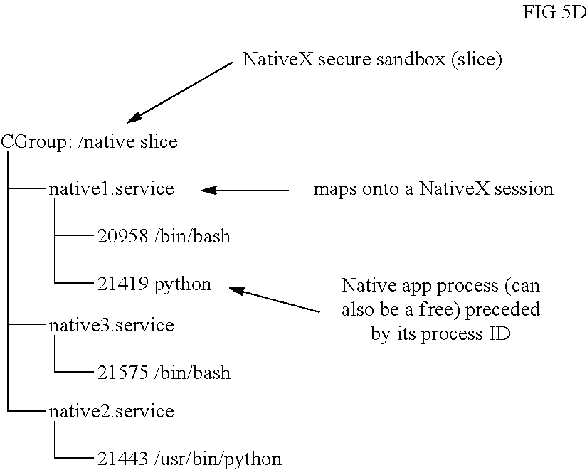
[CGroup: /native slice]C([native1.service]C([20958 /bin/bash])C[21419 python])C([native3.service]C[21575 /bin/bash])C[native2.service]C[21443 /usr/bin/python]
